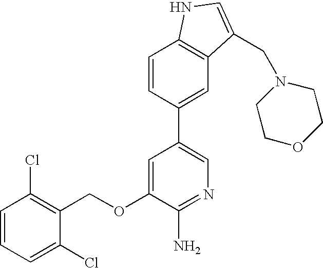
C1=CC=C(Cl)C(COC2=CC(C3=CC4=C(C=C3)NC=C4CN3CCOCC3)=CN=C2N)=C1Cl
